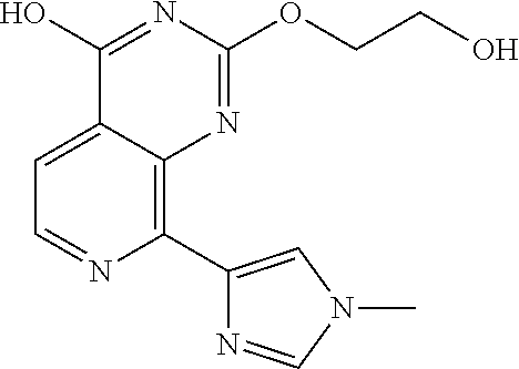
C1(C2=CN(C)C=N2)=C2C(=CC=N1)C(O)=NC(OCCO)=N2
